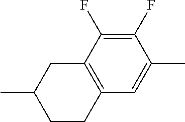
C1C2=C(CCC1C)C=C(C)C(F)=C2F
